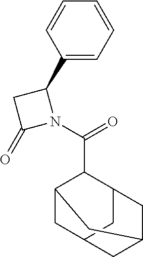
C1=CC(C2CC(=O)N2C(C2C3CC4CC2CC(C4)C3)=O)=CC=C1
